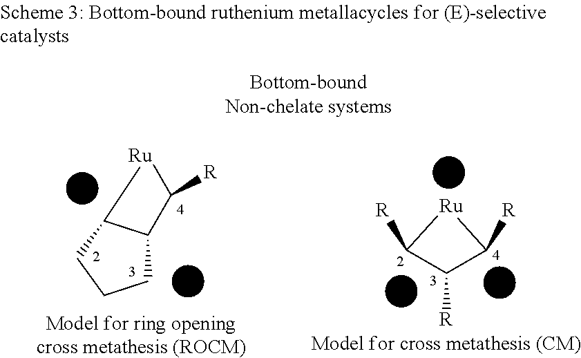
C1([R])C([R])C([R])[Ru]1.C1C2C(CC1)[Ru]C2[R].[Model for ring openingcross metathesis (ROCM)]
